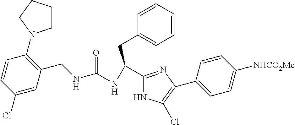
C(C1=NC(C2=CC=C([NHCO2Me])C=C2)=C(Cl)N1)(NC(NCC1=C(N2CCCC2)C=CC(Cl)=C1)=O)CC1=CC=CC=C1
